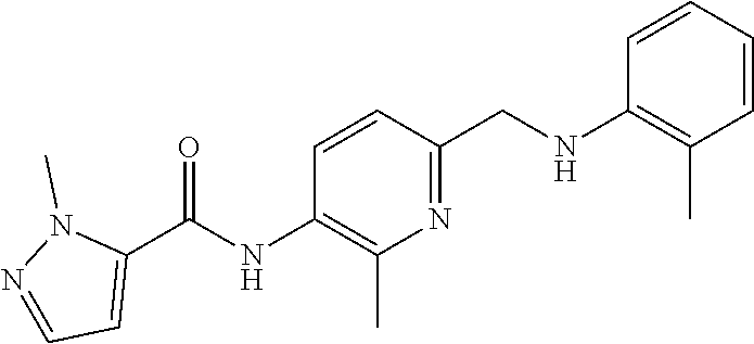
C1=CC=CC(NCC2=NC(C)=C(NC(C3=CC=NN3C)=O)C=C2)=C1C
